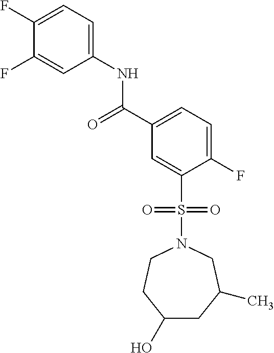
C1(F)=CC=C(NC(C2=CC=C(F)C(S(N3CCC(O)CC(C)C3)(=O)=O)=C2)=O)C=C1F
